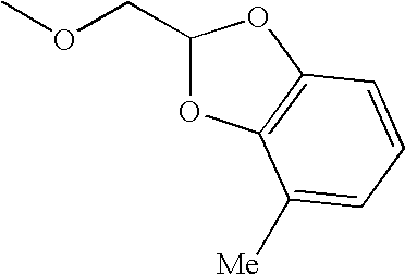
C1(COC)OC2=C(O1)C=CC=C2[Me]
